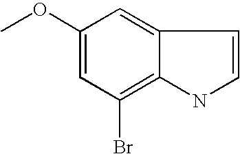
C1(OC)=CC(Br)=C2C(=C1)C=CN2
